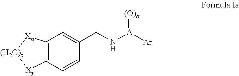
C12=C(C=CC(CN[A]([Ar])=[(O)a])=C1)[Xy][(H2C)z][Xn]2
